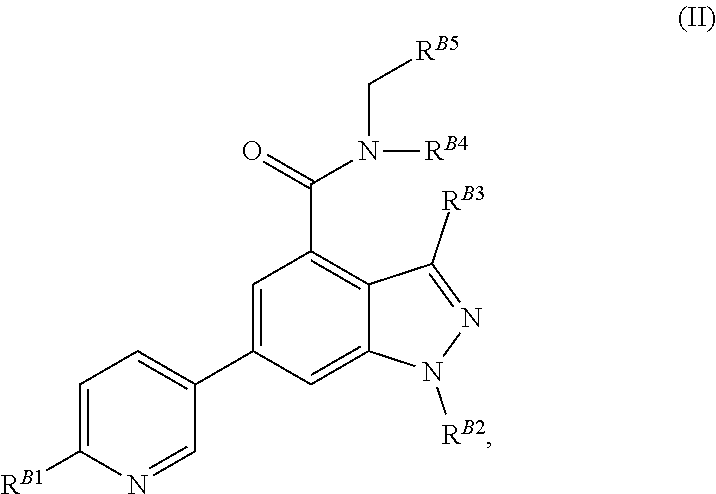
C1=C([RB1])N=CC(C2=CC(C(N(C[RB5])[RB4])=O)=C3C(=C2)N([RB2])N=C3[RB3])=C1
